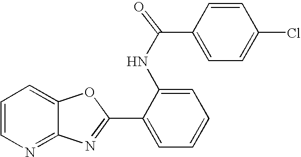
C12=NC=CC=C1OC(C1=CC=CC=C1NC(=O)C1=CC=C(Cl)C=C1)=N2
